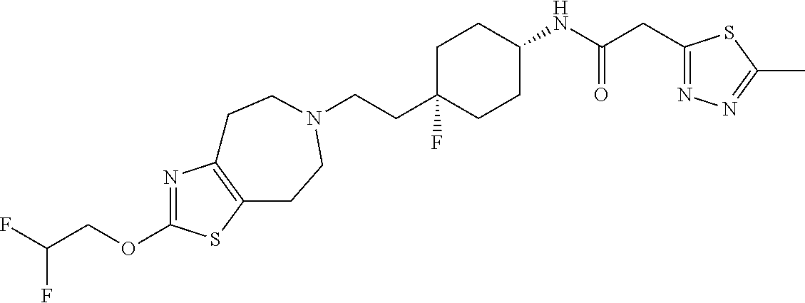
N1=C(OCC(F)F)SC2=C1CCN(CCC1(F)CCC(NC(CC3=NN=C(C)S3)=O)CC1)CC2
